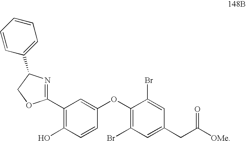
C1(C2=NC(C3=CC=CC=C3)CO2)=C(O)C=CC(OC2=C(Br)C=C(CC(=O)[OMe])C=C2Br)=C1
